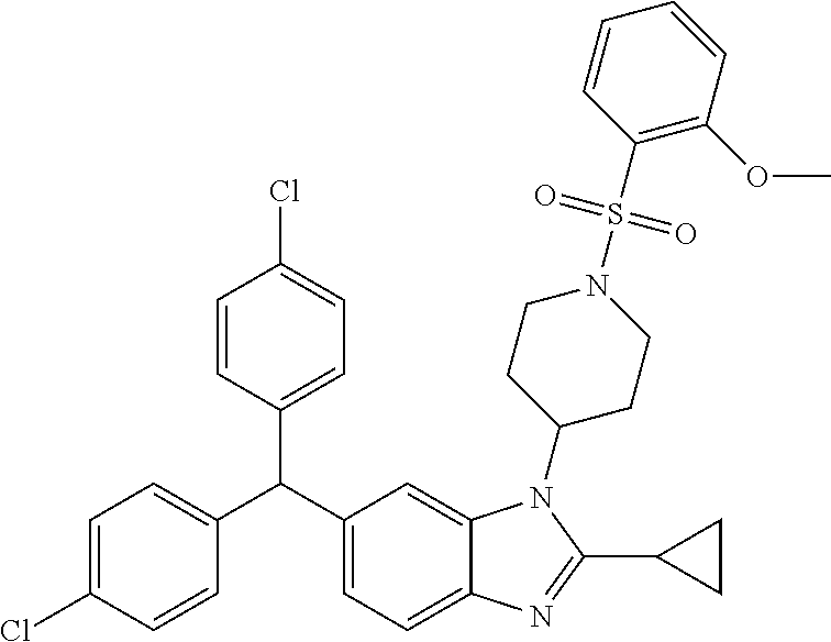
C1=C(Cl)C=CC(C(C2=CC=C3C(=C2)N(C2CCN(S(=O)(=O)C4=C(OC)C=CC=C4)CC2)C(C2CC2)=N3)C2=CC=C(Cl)C=C2)=C1
